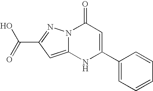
N1C(C2=CC=CC=C2)=CC(=O)N2C1=CC(C(O)=O)=N2
